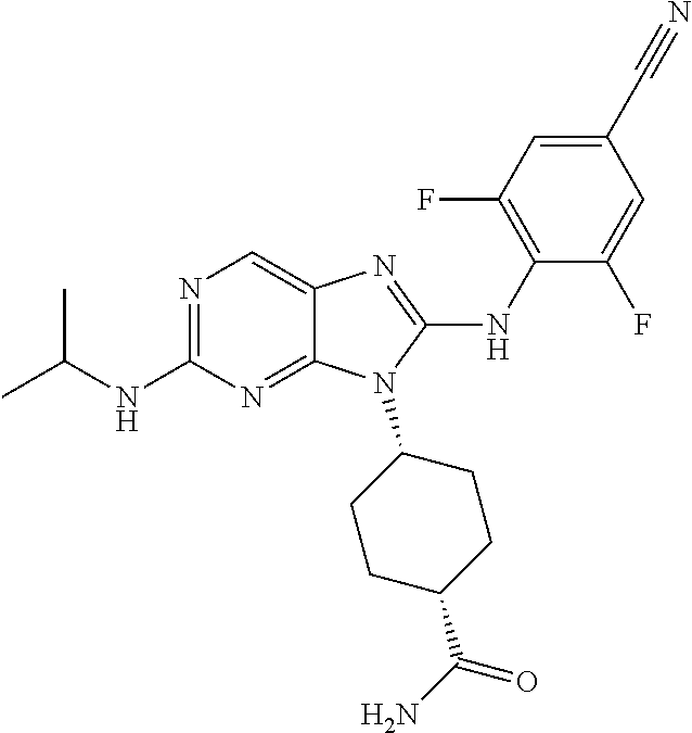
N1=C(NC(C)C)N=C2C(=C1)N=C(NC1=C(F)C=C(C#N)C=C1F)N2C1CCC(C(N)=O)CC1
